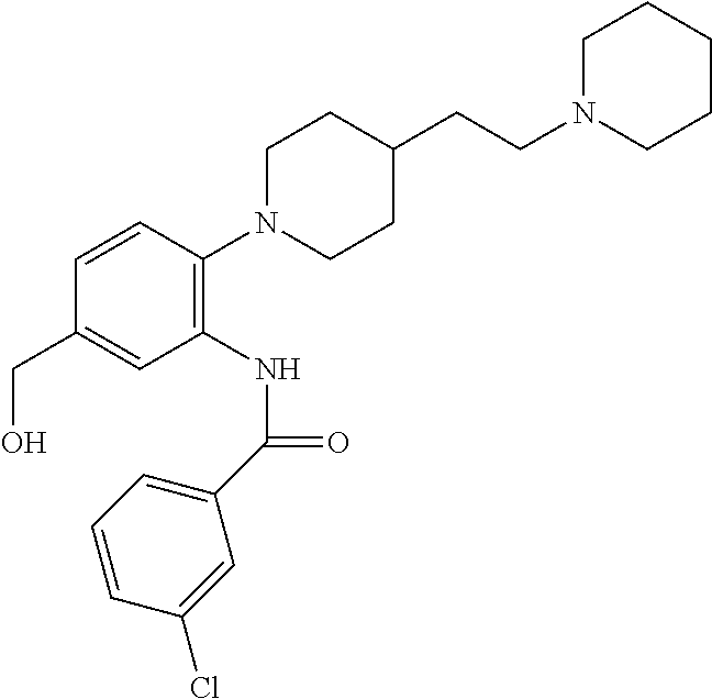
C1=CC(N2CCC(CCN3CCCCC3)CC2)=C(NC(C2=CC=CC(Cl)=C2)=O)C=C1CO
